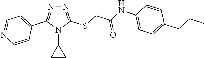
N1=C(SCC(NC2=CC=C(CCC)C=C2)=O)N(C2CC2)C(C2=CC=NC=C2)=N1
